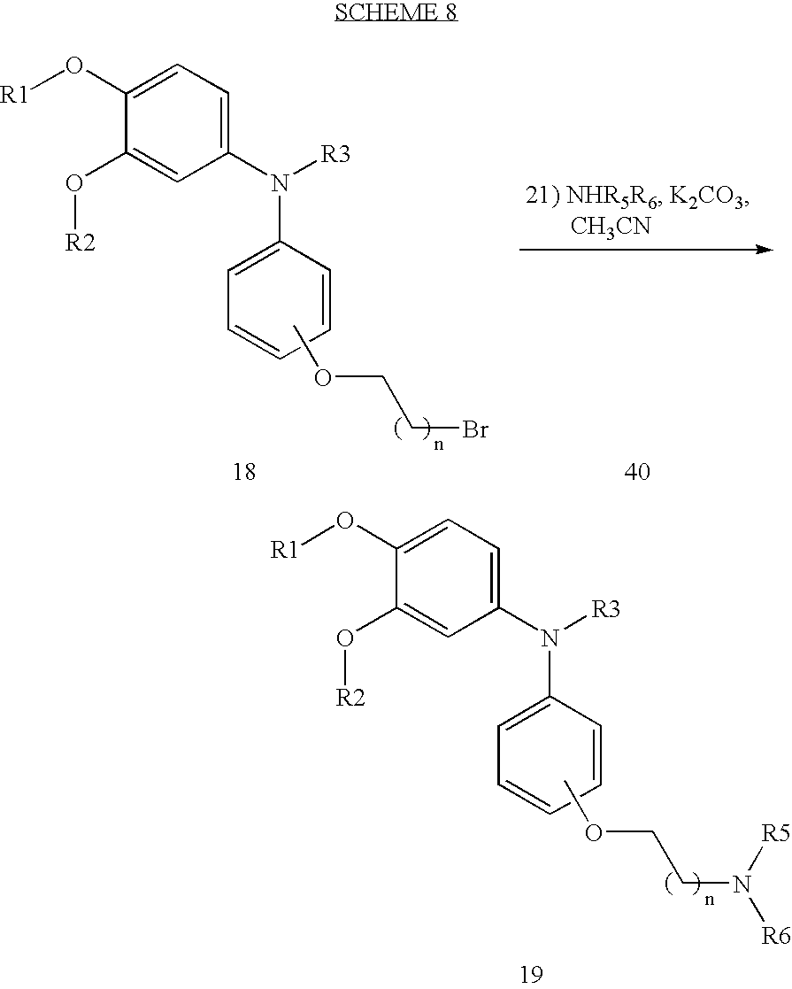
[R1]OC1=CC=C(N([R3])C2=CC=CC=C2)C=C1O[R2].COCCBr.[R1]OC1=CC=C(N([R3])C2=CC=CC=C2)C=C1O[R2].COCCN([R6])[R5]
